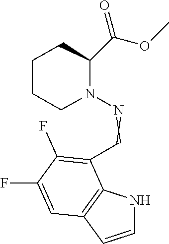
N1(N=CC2=C(F)C(F)=CC3=C2NC=C3)C(C(OC)=O)CCCC1
